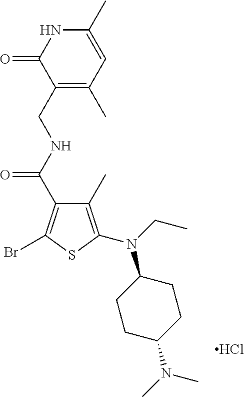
C1(CNC(=O)C2=C(Br)SC(N(C3CCC(N(C)C)CC3)CC)=C2C)=C(C)C=C(C)NC1=O.Cl
